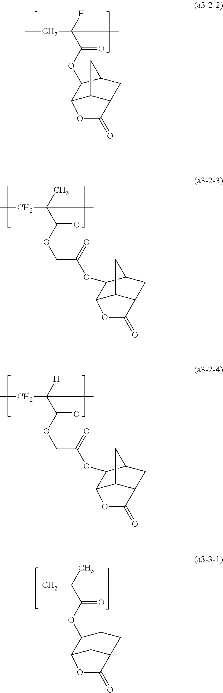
CCC(C)(C(OC1C2CC(CC1)C(=O)O2)=O)C.CCC([H])(C(OCC(=O)OC1C2C3C(CC1C3)C(=O)O2)=O)C.CCC(C)(C(OCC(=O)OC1C2C3C(CC1C3)C(=O)O2)=O)C.CCC([H])(C(OC1C2C3C(CC1C3)C(=O)O2)=O)C
